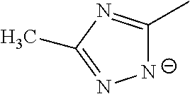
[N-]1C(C)=NC(C)=N1
